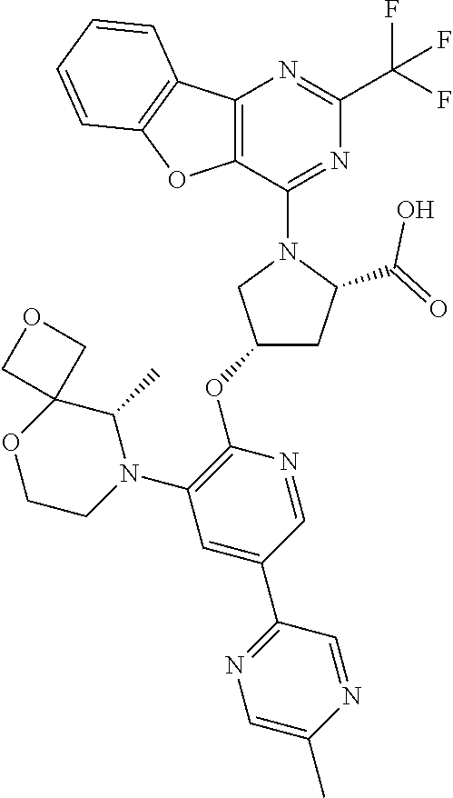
C12=C(C(N3CC(OC4=C(N5CCOC6(C5C)COC6)C=C(C5=NC=C(C)N=C5)C=N4)CC3C(=O)O)=NC(C(F)(F)F)=N1)OC1=C2C=CC=C1
